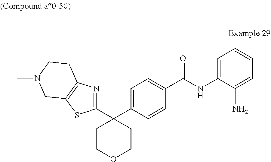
C1=CC=C(N)C(NC(C2=CC=C(C3(C4=NC5=C(S4)CN(C)CC5)CCOCC3)C=C2)=O)=C1
